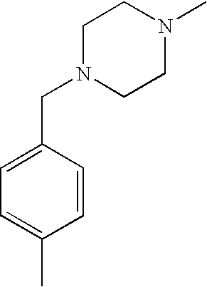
C1=C(CN2CCN(C)CC2)C=CC(C)=C1
